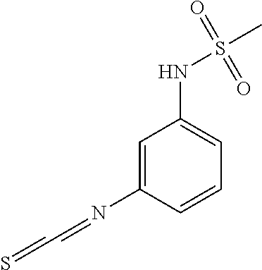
C1=C(N=CC=S)C=CC=C1NS(C)(=O)=O
